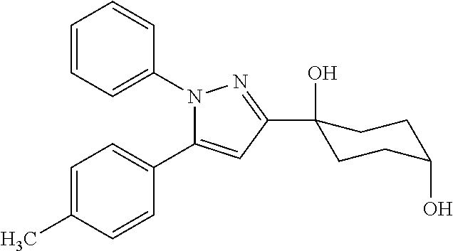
C1=CC=C(N2C(C3=CC=C(C)C=C3)=CC(C3(O)CCC(O)CC3)=N2)C=C1
